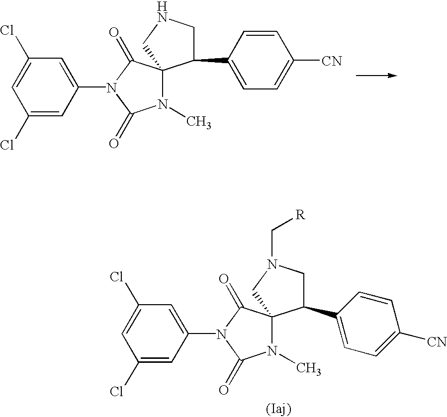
C1(Cl)=CC(N2C(=O)C3(N(C)C2=O)C(C2=CC=C([CN])C=C2)CN(C[R])C3)=CC(Cl)=C1.C1(Cl)=CC(N2C(=O)C3(N(C)C2=O)C(C2=CC=C([CN])C=C2)CNC3)=CC(Cl)=C1
